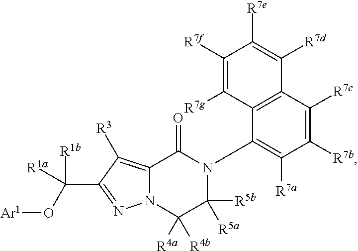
N12C(=C([R3])C(C([R1a])(O[Ar1])[R1b])=N1)C(=O)N(C1=C([R7a])C([R7b])=C([R7c])C3=C1C([R7g])=C([R7f])C([R7e])=C3[R7d])C([R5a])([R5b])C2([R4a])[R4b]
